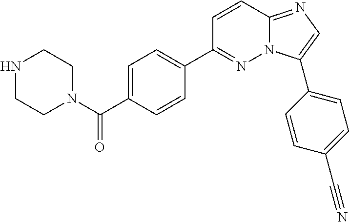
N1CCN(C(C2=CC=C(C3=NN4C(=NC=C4C4=CC=C(C#N)C=C4)C=C3)C=C2)=O)CC1
